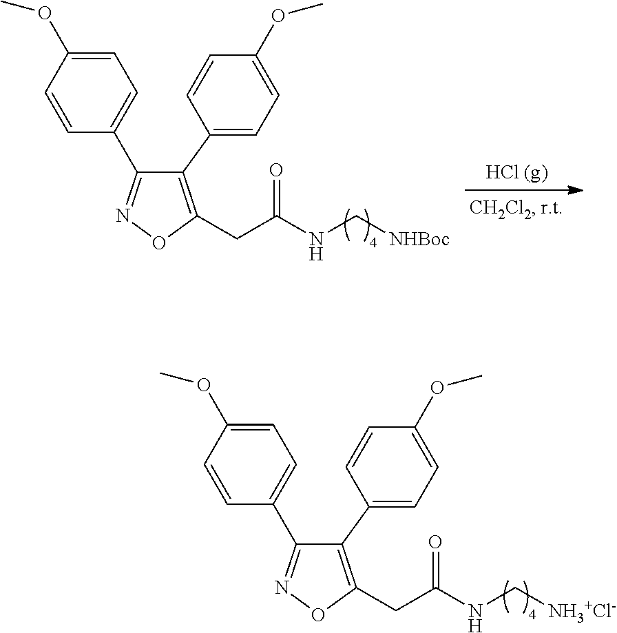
C1=C(OC)C=CC(C2=NOC(CC(NC[NH3+Cl-])=O)=C2C2=CC=C(OC)C=C2)=C1.C1=C(OC)C=CC(C2=NOC(CC(NC[NHBoc])=O)=C2C2=CC=C(OC)C=C2)=C1
